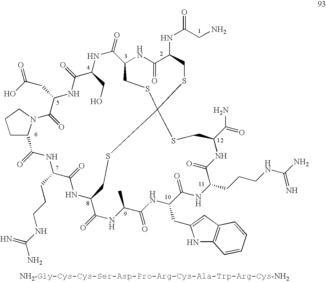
C1C2N(CC1)C(=O)C(CC(O)=O)NC(=O)C(CO)NC(=O)C1NC(=O)C(NC(CN)=O)CSC3(SC1)SCC(NC(=O)C(CCCNC(N)=N)NC2=O)C(=O)NC(C)C(=O)NC(CC1=CC2=C(N1)C=CC=C2)C(=O)NC(CCCNC(N)=N)C(=O)NC(C(=O)N)CS3
